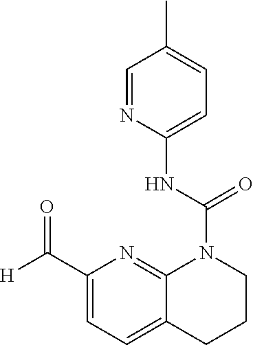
C1=NC(NC(N2C3=NC(C([H])=O)=CC=C3CCC2)=O)=CC=C1C
